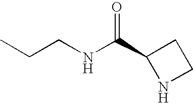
C1C(C(NCCC)=O)NC1
